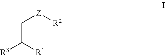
C(C([R1])[R3])[Z][R2]
